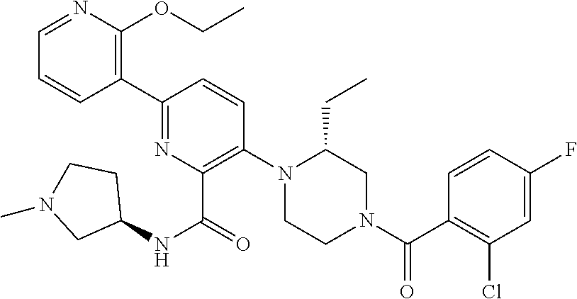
C1(C2=C(OCC)N=CC=C2)=NC(C(NC2CCN(C)C2)=O)=C(N2CCN(C(C3=C(Cl)C=C(F)C=C3)=O)CC2CC)C=C1
